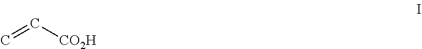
C=C[CO2H]
